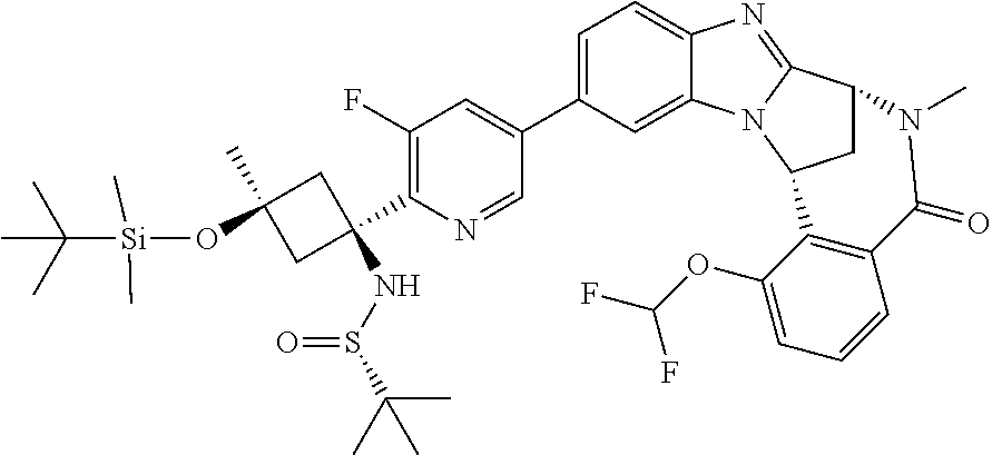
C1(F)=C(C2(NS(C(C)(C)C)=O)CC(C)(O[Si](C(C)(C)C)(C)C)C2)N=CC(C2=CC=C3C(=C2)N2C(=N3)C3CC2C2=C(C=CC=C2OC(F)F)C(=O)N3C)=C1
